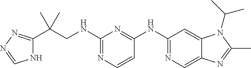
C1(NC2=NC=C3C(=C2)N(C(C)C)C(C)=N3)=NC(NCC(C2=NN=CN2)(C)C)=NC=C1
